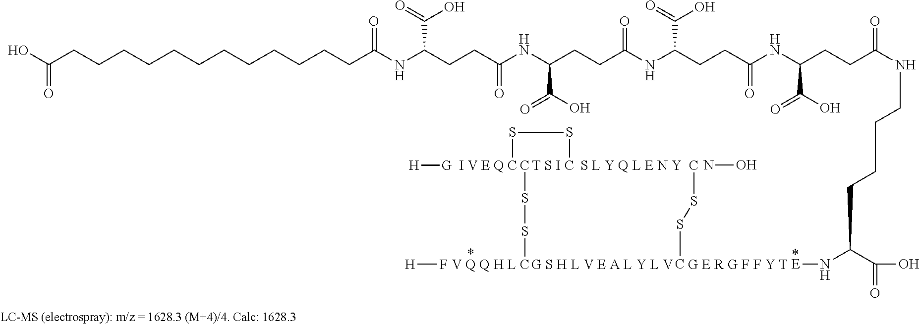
CSSC.[H][G].CSSC.[T S I].CSSC.NO.[H]F.OC(CCCCCCCCCCCCC(NC(CCC(NC(CCC(NC(C(=O)O)CCC(NC(CCC(NCCCCC(N[E])C(O)=O)=O)C(O)=O)=O)=O)C(O)=O)=O)C(=O)O)=O)=O
